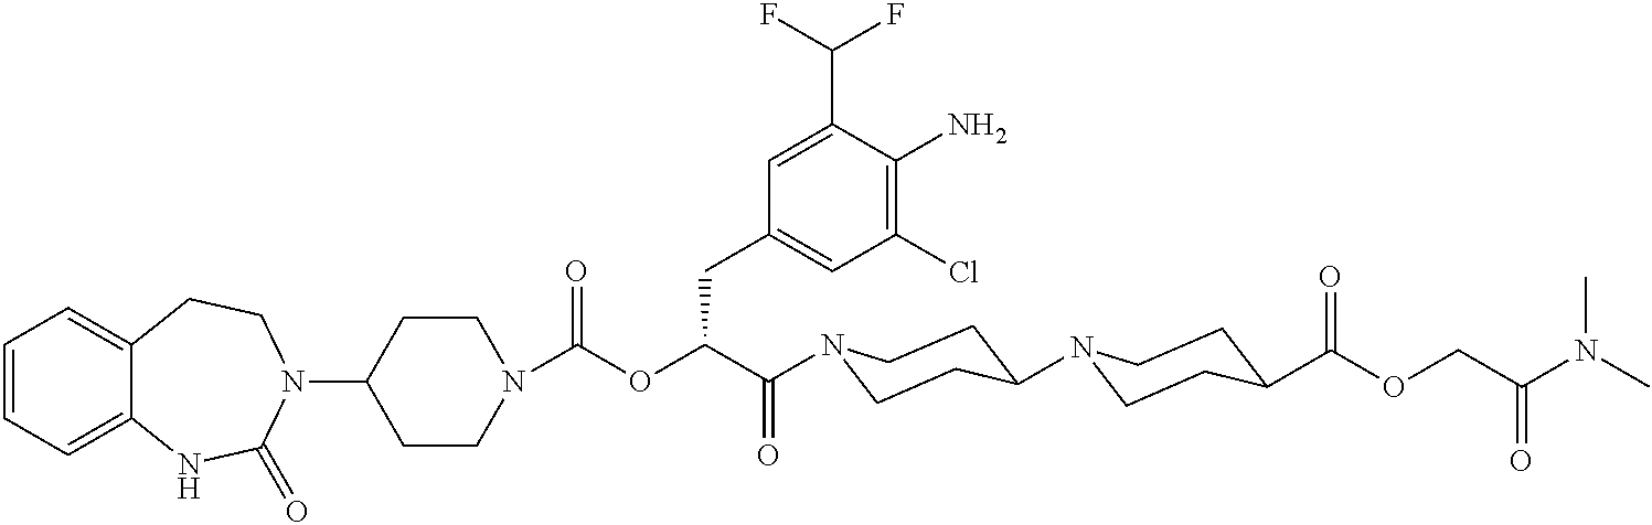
C1(N2CCC3=CC=CC=C3NC2=O)CCN(C(OC(C(=O)N2CCC(N3CCC(C(OCC(N(C)C)=O)=O)CC3)CC2)CC2=CC(Cl)=C(N)C(C(F)F)=C2)=O)CC1
